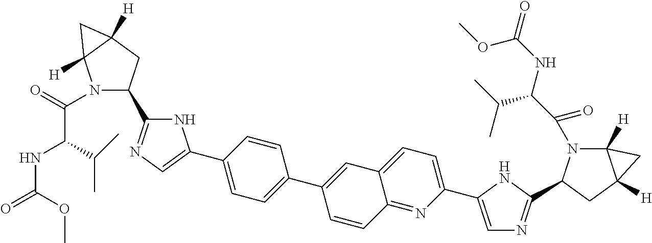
N1C(C2=CC=C(C3=CC4=CC=C(C5=CN=C(C6N(C(=O)C(NC(=O)OC)C(C)C)C7([H])C([H])(C6)C7)N5)N=C4C=C3)C=C2)=CN=C1C1N(C(=O)C(C(C)C)NC(=O)OC)C2([H])C([H])(C1)C2
